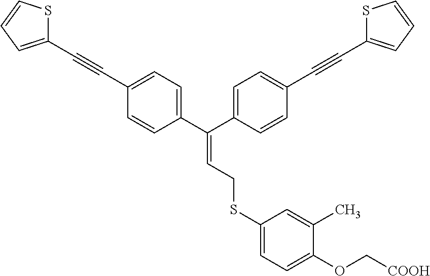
C(#CC1=CC=C(C(C2=CC=C(C#CC3=CC=CS3)C=C2)=CCSC2=CC=C(OC[COOH])C(C)=C2)C=C1)C1=CC=CS1
